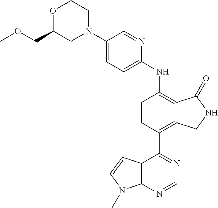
C1=C(N2CCOC(COC)C2)C=NC(NC2=C3C(=C(C4=NC=NC5=C4C=CN5C)C=C2)CNC3=O)=C1
